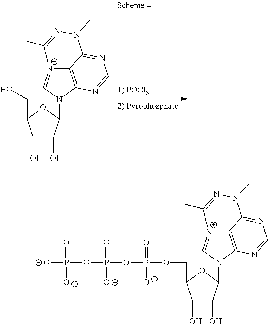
C1(O)C(O)C(N2C3=C4[N+](=C2)C(C)=NN(C)C4=NC=N3)OC1CO.C1(O)C(O)C(N2C3=C4[N+](=C2)C(C)=NN(C)C4=NC=N3)OC1COP(=O)([O-])OP(=O)([O-])OP(=O)([O-])[O-]
